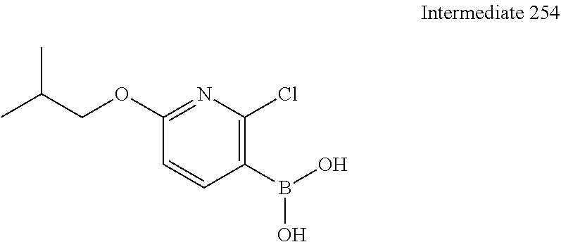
C1(B(O)O)=C(Cl)N=C(OCC(C)C)C=C1
